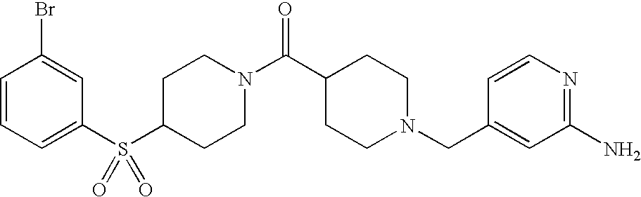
C1(S(C2=CC=CC(Br)=C2)(=O)=O)CCN(C(C2CCN(CC3=CC(N)=NC=C3)CC2)=O)CC1
